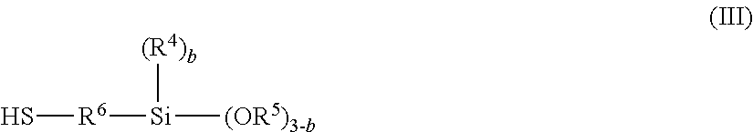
S[R6][Si]([(OR5)3-b])[(R4)b]
